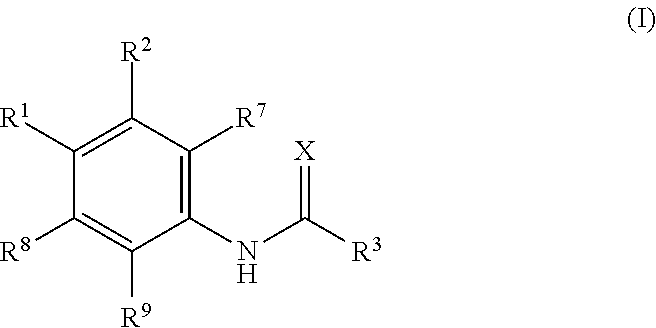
C1([R1])=C([R2])C([R7])=C(NC([R3])=[X])C([R9])=C1[R8]
